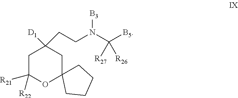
C1C([R21])([R22])OC2(CC1([D1])CCN(C([B5])([R27])[R26])[B3])CCCC2
